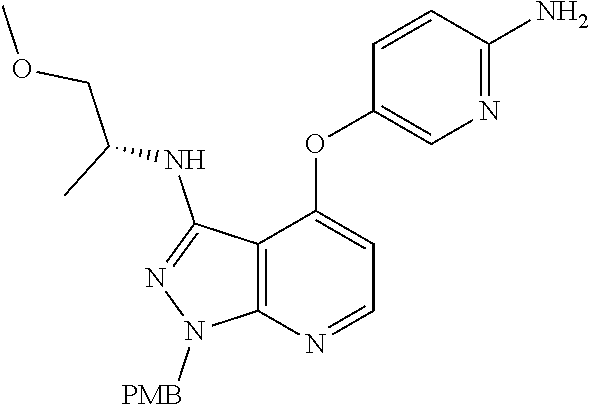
N1=C(NC(COC)C)C2=C(N1[PMB])N=CC=C2OC1=CN=C(N)C=C1
